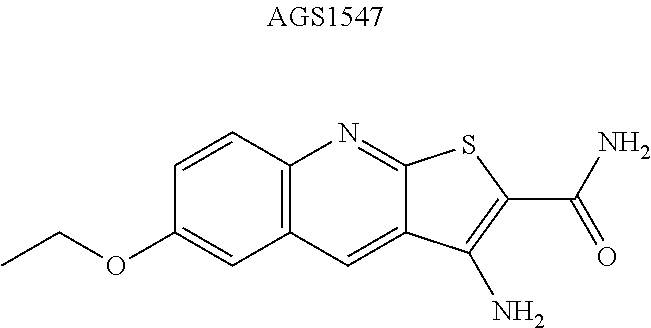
CCOC1=CC2=C(C=C1)N=C1C(=C2)C(N)=C(C(=O)N)S1
